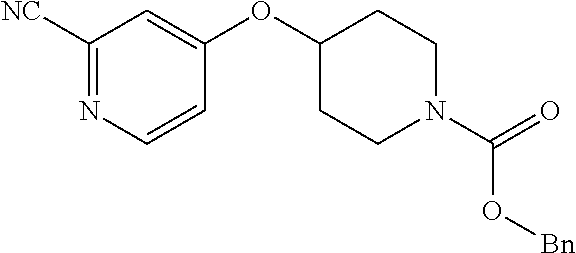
C1=CN=C([NC])C=C1OC1CCN(C(=O)O[Bn])CC1
